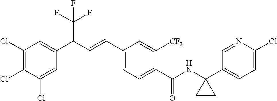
C1(Cl)=CC(C(C=CC2=CC=C(C(NC3(C4=CC=C(Cl)N=C4)CC3)=O)C([CF3])=C2)C(F)(F)F)=CC(Cl)=C1Cl
